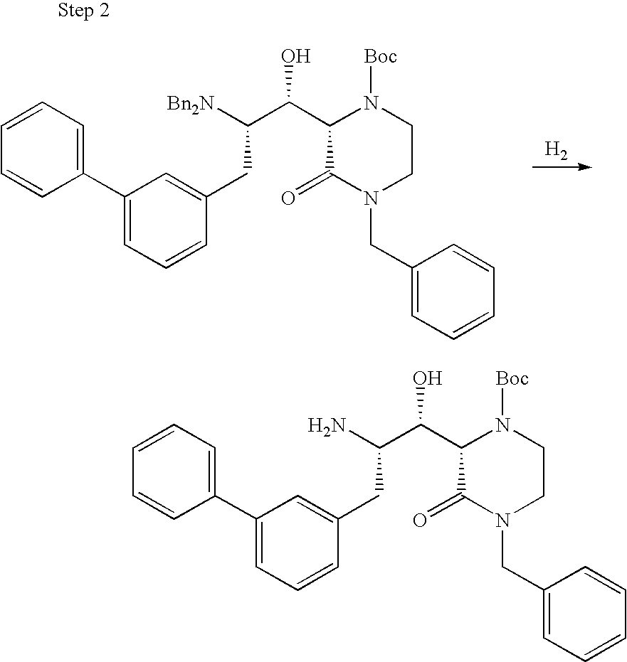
C1=C(CC(C(C2C(=O)N(CC3=CC=CC=C3)CCN2[Boc])O)N)C=CC=C1C1=CC=CC=C1.C1=C(CC(C(C2C(=O)N(CC3=CC=CC=C3)CCN2[Boc])O)[Bn2N])C=CC=C1C1=CC=CC=C1.[H2]
